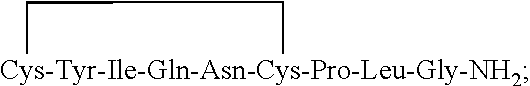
[Cys-Tyr-Ile-Gln-Asn-Cys-Pro-Leu-Gly-NH2]1CC1
